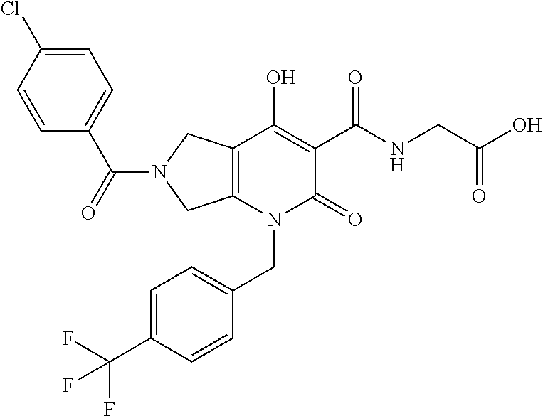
C12=C(N(CC3=CC=C(C(F)(F)F)C=C3)C(=O)C(C(NCC(O)=O)=O)=C1O)CN(C(C1=CC=C(Cl)C=C1)=O)C2
